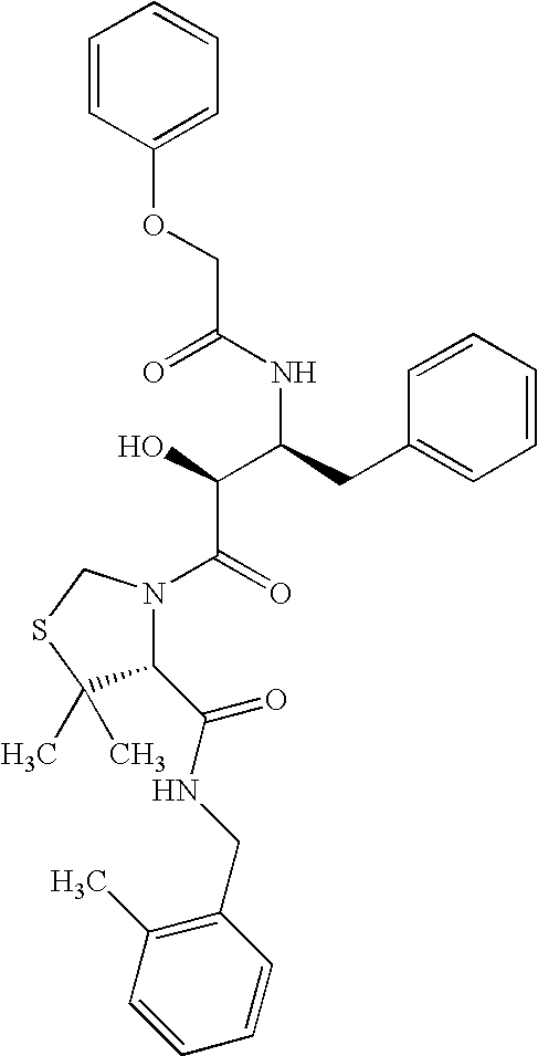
C1=CC=CC=C1CC(NC(=O)COC1=CC=CC=C1)C(C(=O)N1C(C(NCC2=C(C)C=CC=C2)=O)C(C)(C)SC1)O
